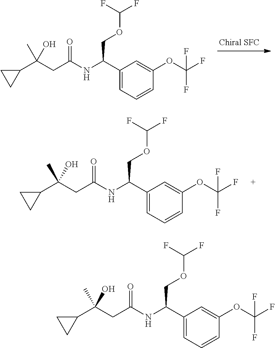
C1=C(OC(F)(F)F)C=CC=C1C(NC(CC(C1CC1)(C)O)=O)COC(F)F.C1=C(OC(F)(F)F)C=CC=C1C(NC(CC(C1CC1)(C)O)=O)COC(F)F.C1=C(OC(F)(F)F)C=CC=C1C(NC(CC(C1CC1)(C)O)=O)COC(F)F
